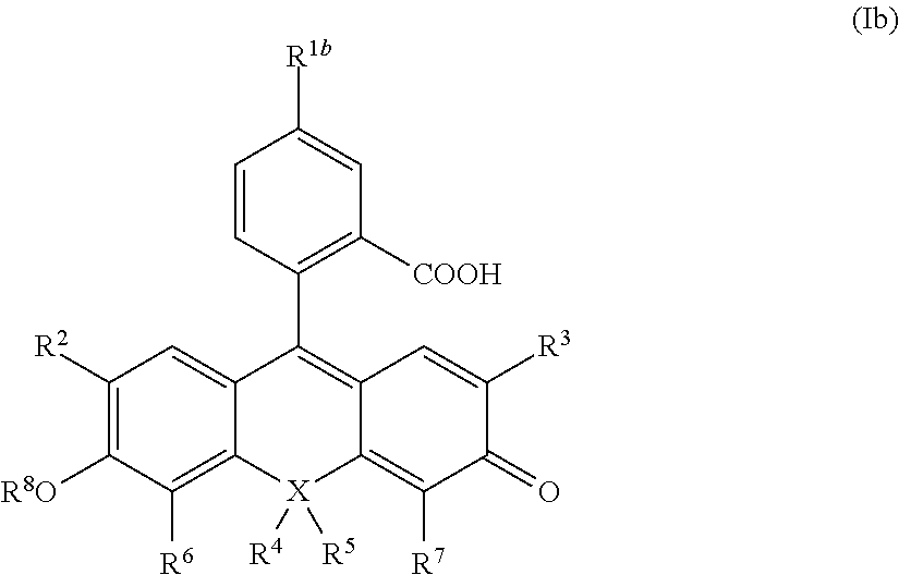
C1([R2])=C([R8O])C([R6])=C2C(=C1)C(C1=C([COOH])C=C([R1b])C=C1)=C1C(=C([R7])C(=O)C([R3])=C1)[X]2([R4])[R5]
